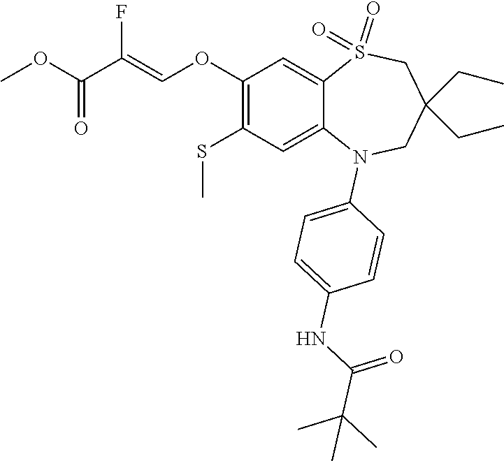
C1(NC(C(C)(C)C)=O)=CC=C(N2C3=CC(SC)=C(OC=C(C(=O)OC)F)C=C3S(=O)(=O)CC(CC)(CC)C2)C=C1
